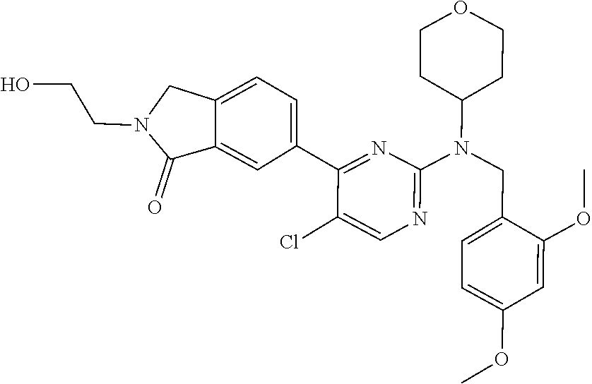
C1CC(N(C2=NC=C(Cl)C(C3=CC=C4C(=C3)C(=O)N(CCO)C4)=N2)CC2=CC=C(OC)C=C2OC)CCO1
